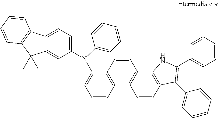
C12=CC=C(N(C3=CC=CC=C3)C3=CC=CC4=C3C=CC3=C4C=CC4=C3NC(C3=CC=CC=C3)=C4C3=CC=CC=C3)C=C1C(C)(C)C1=C2C=CC=C1
